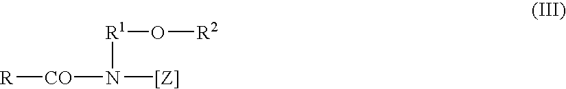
N([[Z]])([CO][R])[R1]O[R2]
